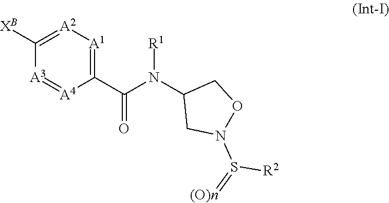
C1([XB])=[A2][A1]=C(C(N(C2CN(S(=[(O)n])[R2])OC2)[R1])=O)[A4]=[A3]1
